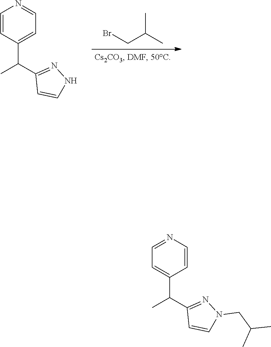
N1=C(C(C2=CC=NC=C2)C)C=CN1CC(C)C.N1N=C(C(C2=CC=NC=C2)C)C=C1.C(CBr)(C)C
